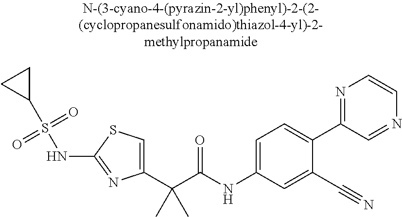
C1(C(C(NC2=CC=C(C3=NC=CN=C3)C(C#N)=C2)=O)(C)C)=CSC(NS(C2CC2)(=O)=O)=N1
